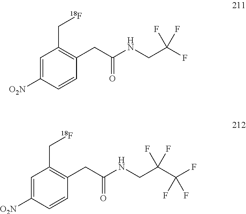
C(C(NCC(F)(F)F)=O)C1=C(C[18F])C=C([O2N])C=C1.C(C(NCC(C(F)(F)F)(F)F)=O)C1=C(C[18F])C=C([O2N])C=C1
